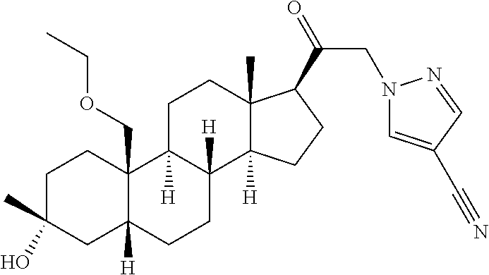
C1C(C)(O)CC2([H])C(COCC)(C1)C1([H])C([H])(CC2)C2([H])C(C)(CC1)C(C(=O)CN1C=C(C#N)C=N1)CC2
